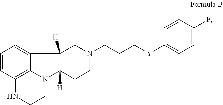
C1=CC2=C3C(=C1)C1([H])CN(CCC[Y]C4=CC=C(F)C=C4)CCC1([H])N3CCN2
